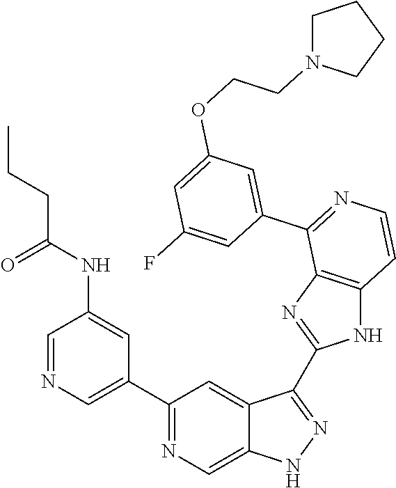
C1(C2=CN=CC(NC(CCC)=O)=C2)=NC=C2C(=C1)C(C1=NC3=C(N1)C=CN=C3C1=CC(OCCN3CCCC3)=CC(F)=C1)=NN2
